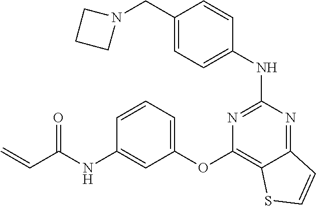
C1=C(CN2CCC2)C=CC(NC2=NC(OC3=CC=CC(NC(C=C)=O)=C3)=C3C(=N2)C=CS3)=C1
